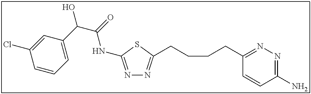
N1=C(NC(=O)C(O)C2=CC=CC(Cl)=C2)SC(CCCCC2=NN=C(N)C=C2)=N1
